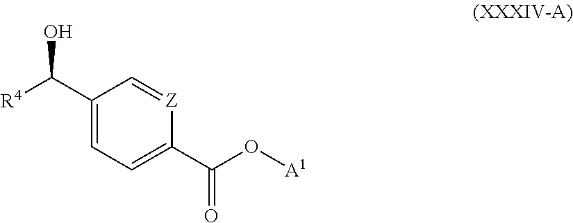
C1(C([R4])O)=CC=C(C(O[A1])=O)[Z]=C1
